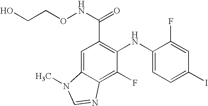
C1(C(NOCCO)=O)=C(NC2=CC=C(I)C=C2F)C(F)=C2C(=C1)N(C)C=N2
